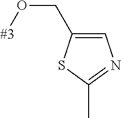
C(O[#3])C1=CN=C(C)S1
